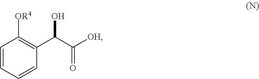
C1=CC=CC(C(C([OH])=O)O)=C1[OR4]
